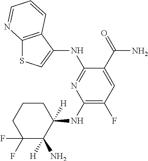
C1(NC2([H])CCCC(F)(F)C2([H])N)=C(F)C=C(C(=O)N)C(NC2=CSC3=C2C=CC=N3)=N1
